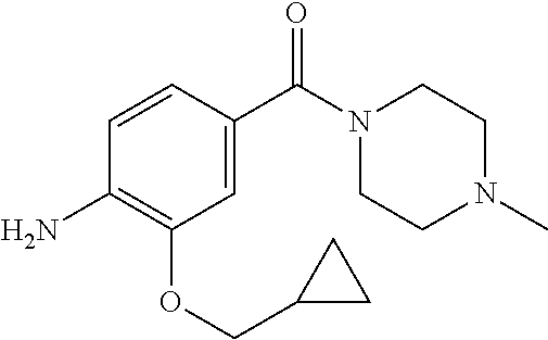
C1=CC(N)=C(OCC2CC2)C=C1C(=O)N1CCN(C)CC1
